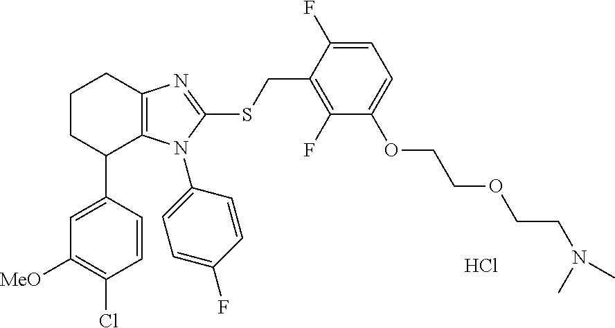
C1=CC(C2C3=C(CCC2)N=C(SCC2=C(F)C(OCCOCCN(C)C)=CC=C2F)N3C2=CC=C(F)C=C2)=CC([MeO])=C1Cl.Cl
